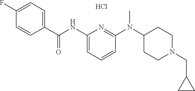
C1(C(NC2=CC=CC(N(C3CCN(CC4CC4)CC3)C)=N2)=O)=CC=C(F)C=C1.Cl
